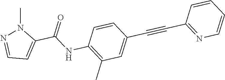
C1=CC(C#CC2=NC=CC=C2)=CC(C)=C1NC(C1=CC=NN1C)=O
